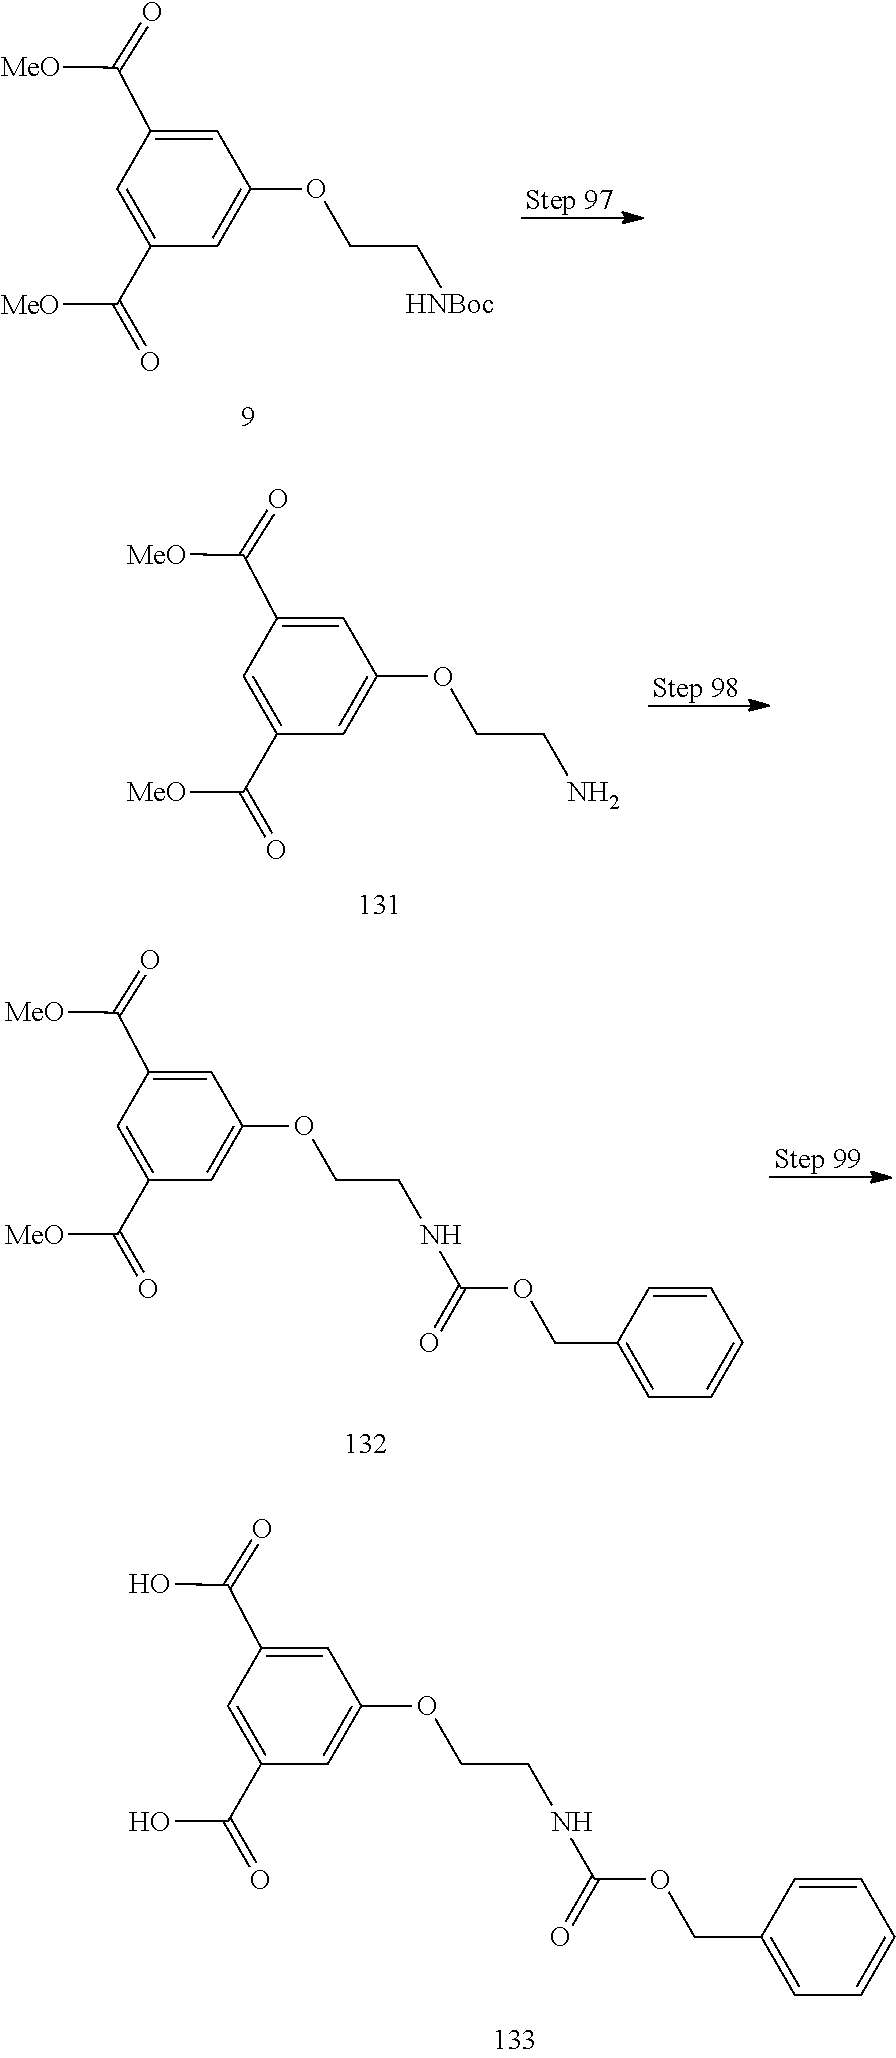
C1=C(C(=O)O)C=C(OCCNC(=O)OCC2=CC=CC=C2)C=C1C(=O)O.C1=C(C(=O)[MeO])C=C(OCC[HNBoc])C=C1C(=O)[MeO].C1=C(C(=O)[MeO])C=C(OCCN)C=C1C(=O)[MeO].C1=C(C(=O)[MeO])C=C(OCCNC(=O)OCC2=CC=CC=C2)C=C1C(=O)[MeO]
